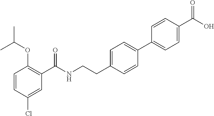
C1=CC(Cl)=CC(C(NCCC2=CC=C(C3=CC=C(C(O)=O)C=C3)C=C2)=O)=C1OC(C)C
